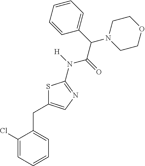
C1(Cl)=CC=CC=C1CC1=CN=C(N(C(C(N2CCOCC2)C2=CC=CC=C2)=O)[H])S1
